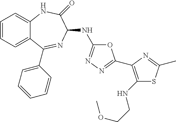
C1=CC=C2C(=C1)NC(=O)C(NC1=NN=C(C3=C(NCCOC)SC(C)=N3)O1)N=C2C1=CC=CC=C1
